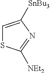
C1=C([SnBu3])N=C([NEt2])S1
